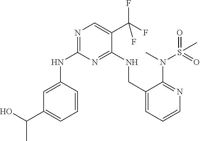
C1=C(NC2=NC=C(C(F)(F)F)C(NCC3=CC=CN=C3N(C)S(C)(=O)=O)=N2)C=CC=C1C(C)O
